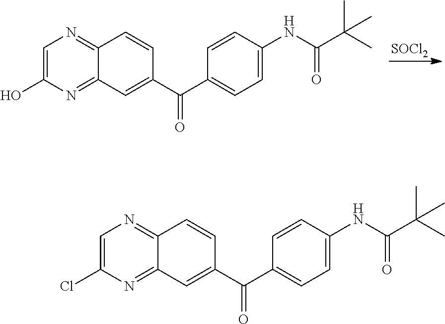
[SOCl2].C12=NC=C(O)N=C1C=C(C(C1=CC=C(NC(C(C)(C)C)=O)C=C1)=O)C=C2.C12=NC=C(Cl)N=C1C=C(C(C1=CC=C(NC(C(C)(C)C)=O)C=C1)=O)C=C2
